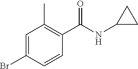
C1=C(Br)C=CC(C(NC2CC2)=O)=C1C
